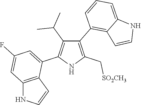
C1(C2=C3C(=CC=C2)NC=C3)=C(C[SO2CH3])NC(C2=CC(F)=CC3=C2C=CN3)=C1C(C)C
